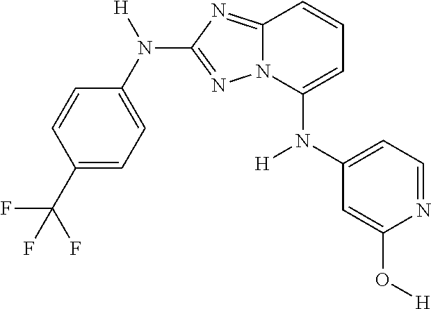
C1=CC(C(F)(F)F)=CC=C1N([H])C1=NN2C(=N1)C=CC=C2N(C1=CC=NC(O[H])=C1)[H]
